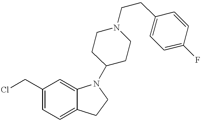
C1(CCl)=CC=C2C(=C1)N(C1CCN(CCC3=CC=C(F)C=C3)CC1)CC2
